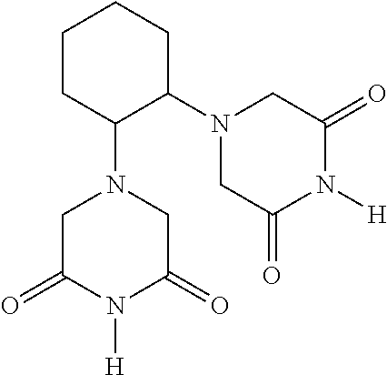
C1CC(N2CC(=O)N([H])C(=O)C2)C(N2CC(=O)N([H])C(=O)C2)CC1
